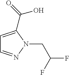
C1=C(C(=O)O)N(CC(F)F)N=C1
